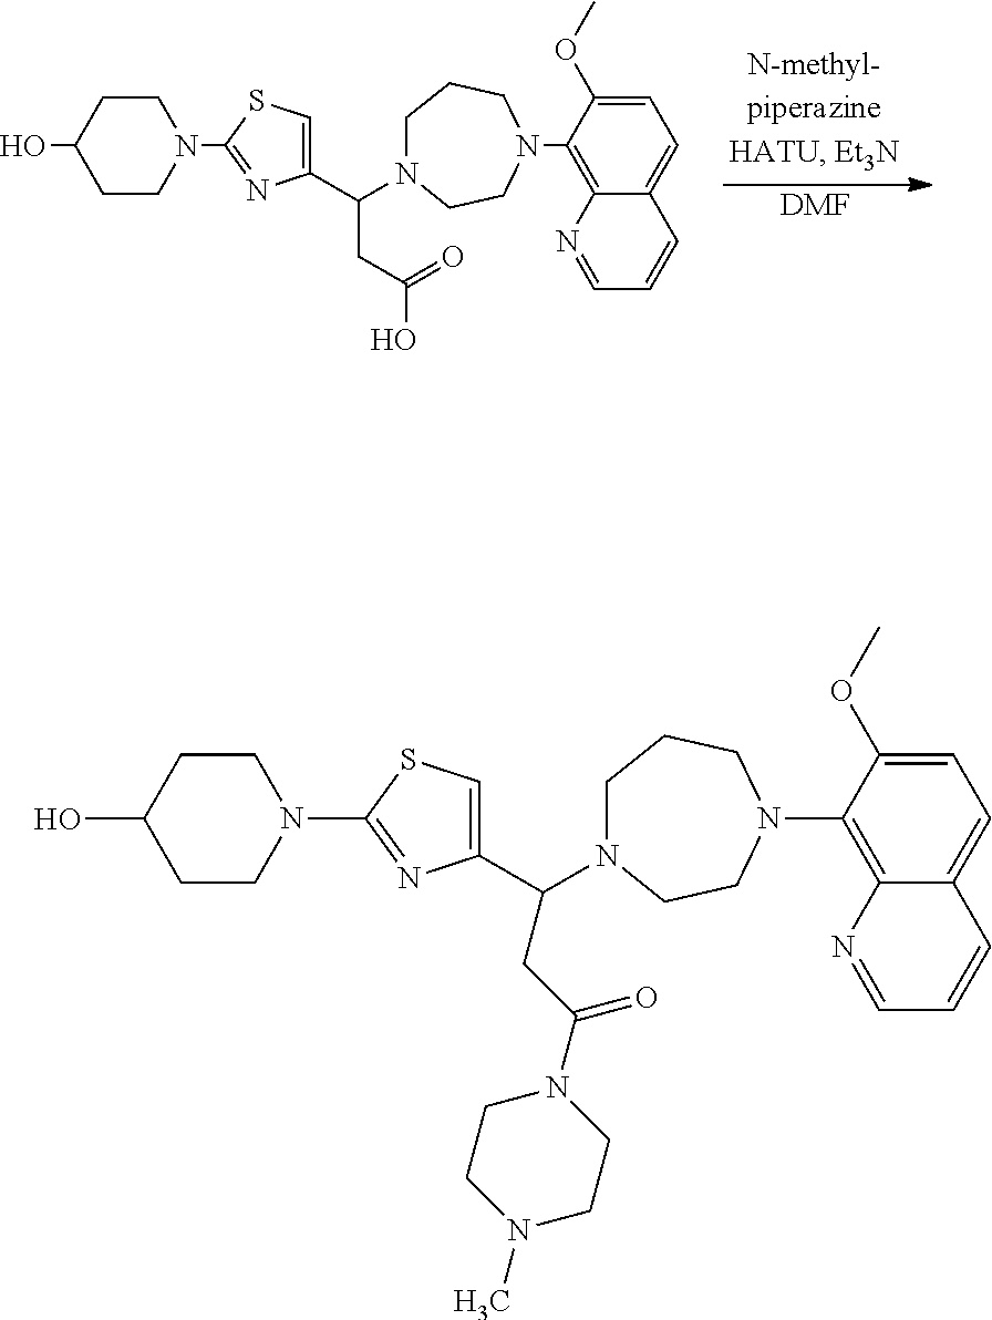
[DMF].C1=C(OC)C(N2CCCN(C(C3=CSC(N4CCC(O)CC4)=N3)CC(O)=O)CC2)=C2C(=C1)C=CC=N2.C1=C(OC)C(N2CCCN(C(C3=CSC(N4CCC(O)CC4)=N3)CC(=O)N3CCN(C)CC3)CC2)=C2C(=C1)C=CC=N2
